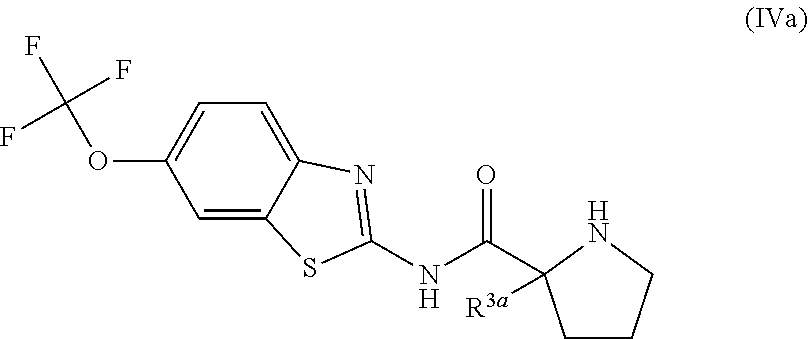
C1=C2C(=CC=C1OC(F)(F)F)N=C(NC(=O)C1([R3a])CCCN1)S2
